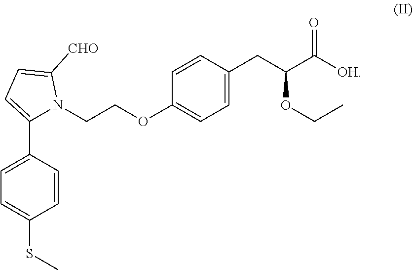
C1=C(SC)C=CC(C2=CC=C([CHO])N2CCOC2=CC=C(CC(C([OH])=O)OCC)C=C2)=C1
